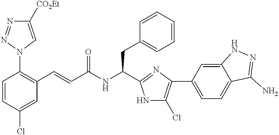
C1=CC(Cl)=CC(C=CC(NC(CC2=CC=CC=C2)C2=NC(C3=CC=C4C(=C3)NN=C4N)=C(Cl)N2)=O)=C1N1C=C([CO2Et])N=N1
